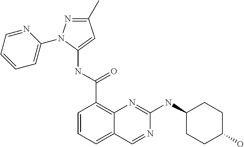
C1=CC=C2C(=C1C(NC1=CC(C)=NN1C1=CC=CC=N1)=O)N=C(NC1CCC(O)CC1)N=C2
